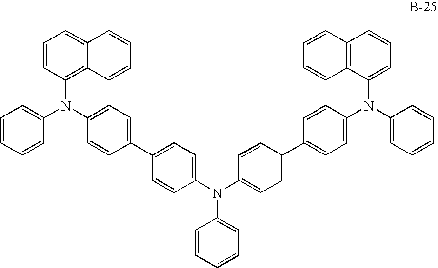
C1(C2=CC=C(N(C3=CC=CC=C3)C3=C4C(=CC=C3)C=CC=C4)C=C2)=CC=C(N(C2=CC=C(C3=CC=C(N(C4=CC=CC=C4)C4=CC=CC5=C4C=CC=C5)C=C3)C=C2)C2=CC=CC=C2)C=C1
